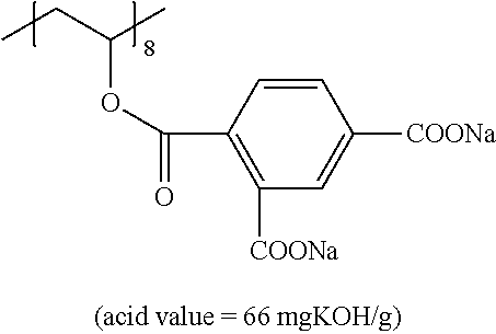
C1=CC(C(=O)OC(C)CC)=C([COONa])C=C1[COONa]
